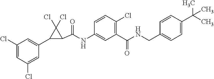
C1(Cl)=CC(Cl)=CC(C2C(C(=O)NC3=CC(C(=O)NCC4=CC=C(C(C)(C)C)C=C4)=C(Cl)C=C3)C2(Cl)Cl)=C1
